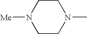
C1CN(C)CCN1[Me]
